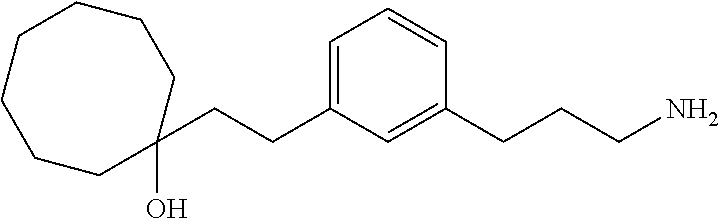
C1=C(CCC2(O)CCCCCCC2)C=C(CCCN)C=C1
